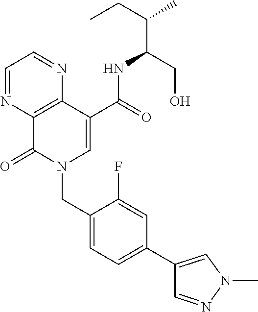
C1=NC2=C(N=C1)C(C(=O)NC(CO)C(C)CC)=CN(CC1=CC=C(C3=CN(C)N=C3)C=C1F)C2=O
